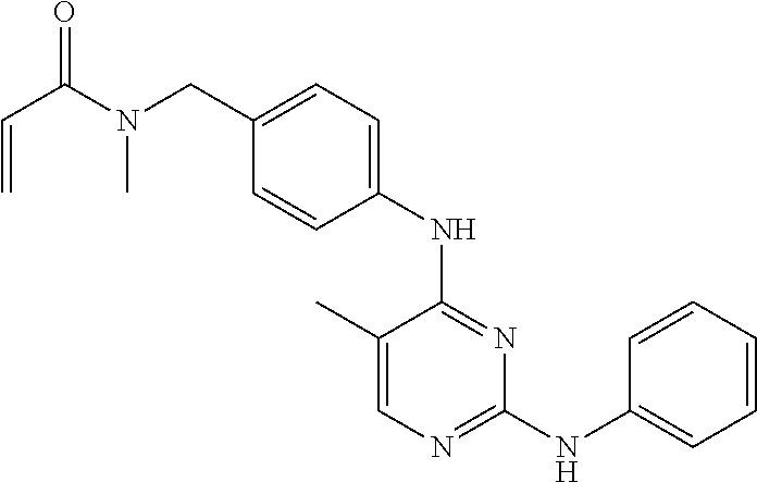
C1=C(C)C(NC2=CC=C(CN(C(C=C)=O)C)C=C2)=NC(NC2=CC=CC=C2)=N1
